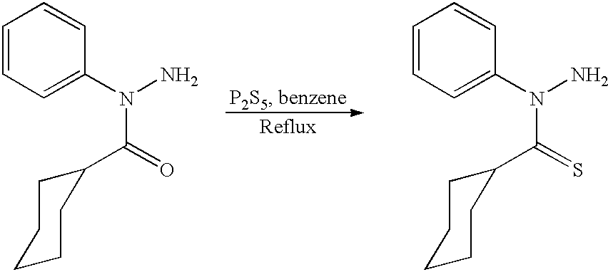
C1(C(N(C2=CC=CC=C2)N)=O)CCCCC1.C1(C(N(C2=CC=CC=C2)N)=S)CCCCC1
